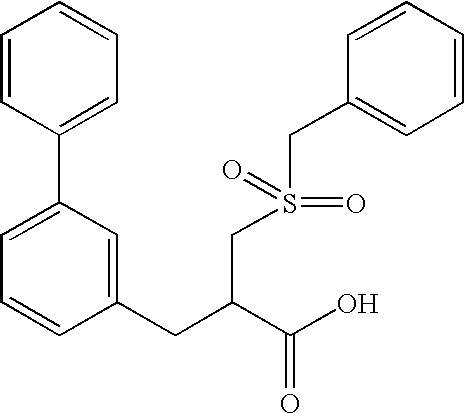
C1=CC(C2=CC=CC(CC(C(O)=O)CS(CC3=CC=CC=C3)(=O)=O)=C2)=CC=C1
